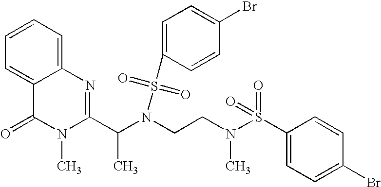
C1=C2C(=CC=C1)N=C(C(N(CCN(S(C1=CC=C(Br)C=C1)(=O)=O)C)S(=O)(=O)C1=CC=C(Br)C=C1)C)N(C)C2=O
